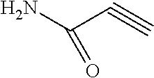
C(C#C)(N)=O
